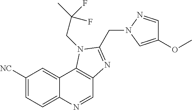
C1([NC])=CC=C2C(=C1)C1=C(C=N2)N=C(CN2N=CC(OC)=C2)N1CC(C)(F)F
